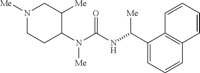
N1([Me])CCC(N(C(NC(C2=CC=CC3=C2C=CC=C3)[Me])=O)[Me])C([Me])C1
